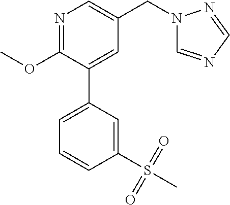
N1=C(OC)C(C2=CC=CC(S(=O)(=O)C)=C2)=CC(CN2C=NC=N2)=C1
